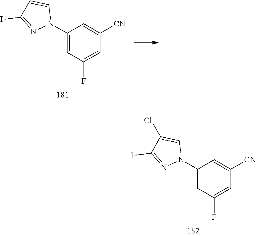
C1(N2C=C(Cl)C(I)=N2)=CC(F)=CC([CN])=C1.C1(N2C=CC(I)=N2)=CC(F)=CC([CN])=C1
